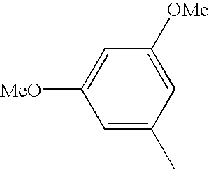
C1=C(C)C=C([OMe])C=C1[MeO]
